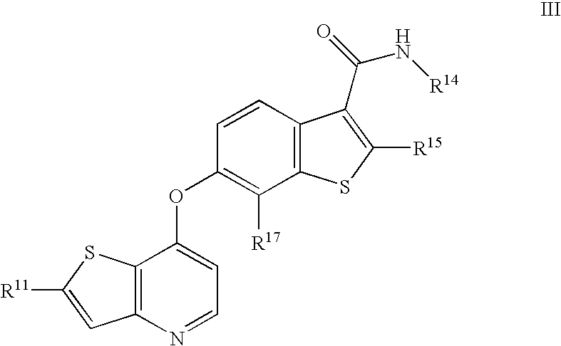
[R11]C1=CC2=C(S1)C(OC1=C([R17])C3=C(C=C1)C(C(=O)N[R14])=C([R15])S3)=CC=N2
